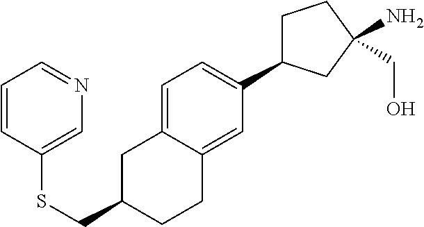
S(CC1CC2=CC=C(C3CCC(N)(CO)C3)C=C2CC1)C1=CN=CC=C1
